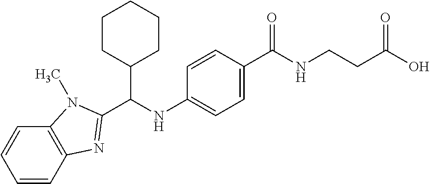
C(NC1=CC=C(C(NCCC(O)=O)=O)C=C1)(C1CCCCC1)C1=NC2=C(C=CC=C2)N1C
